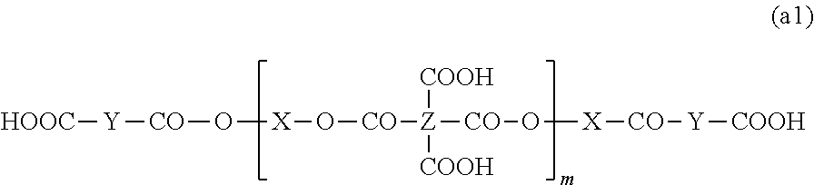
[HOOC][Y][CO]O[X]O[CO][Z]([CO]O[X][CO][Y][COOH])([COOH])[COOH]
